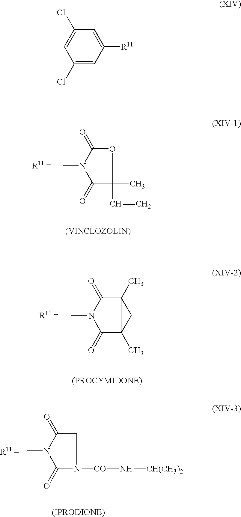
O1C(=O)N(C)C(=O)C1(C=C)C.C1C(=O)N(C)C(=O)N1[CO]N[CH(CH3)2].C1(=O)C2(C)CC2(C)C(=O)N1C.C1(Cl)=CC([R11])=CC(Cl)=C1
